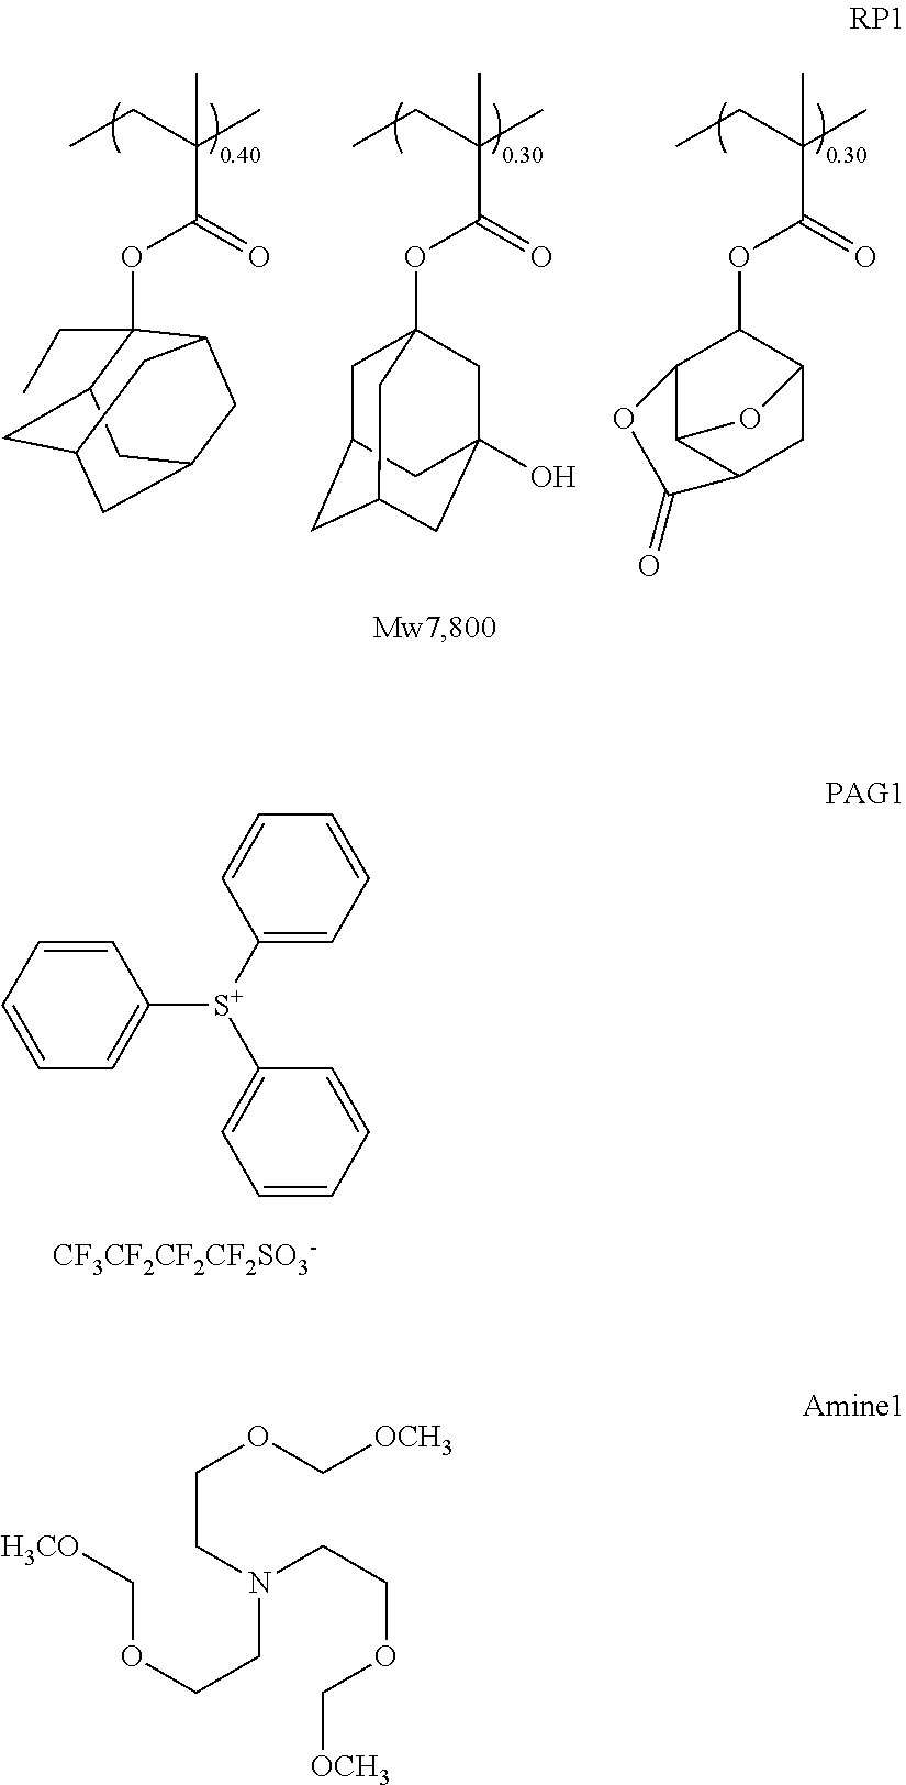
C1=CC=CC=C1[S+](C1=CC=CC=C1)C1=CC=CC=C1.[CF3CF2CF2CF2SO3-].C1C2CC3CC(O)(CC1(OC(C(CC)(C)C)=O)C3)C2.C12C3C(CC(C1OC(C(CC)(C)C)=O)O3)C(=O)O2.C1(OC(C(CC)(C)C)=O)(CC)C2CC3CC(CC1C3)C2.[H3CO]COCCN(CCOC[OCH3])CCOC[OCH3]
